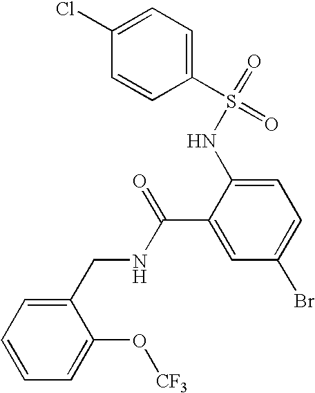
C1=CC(S(=O)(NC2=CC=C(Br)C=C2C(NCC2=CC=CC=C2O[CF3])=O)=O)=CC=C1Cl
